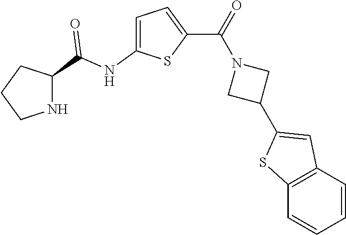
C1=C(NC(=O)C2NCCC2)SC(C(N2CC(C3=CC4=C(S3)C=CC=C4)C2)=O)=C1
